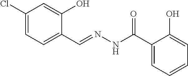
C1(Cl)=CC=C(C=NNC(=O)C2=CC=CC=C2O)C(O)=C1
